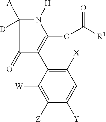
C1(OC(=O)[R1])=C(C2=C([X])C=C([Y])C([Z])=C2[W])C(=O)C([A])(B)N1[H]
